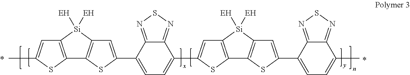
C12=C([Si]([EH])([EH])C3=C1SC(C1=CC=C(C4=CC5=C(C6=C([Si]5([EH])[EH])C=C(C5=CC=C(C)C7=NSN=C75)S6)S4)C4=NSN=C41)=C3)C=C(C)S2
